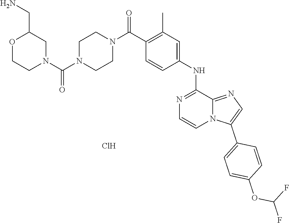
O1C(CN)CN(C(=O)N2CCN(C(C3=C(C)C=C(NC4=NC=CN5C4=NC=C5C4=CC=C(OC(F)F)C=C4)C=C3)=O)CC2)CC1.Cl
